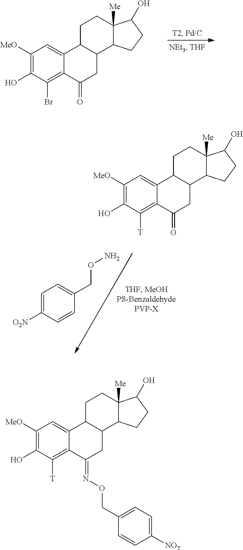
C1([MeO])=C(O)C(Br)=C2C(=C1)C1C(CC2=O)C2C([Me])(CC1)C(O)CC2.C1([MeO])=C(O)C([T])=C2C(=C1)C1C(CC2=O)C2C([Me])(CC1)C(O)CC2.C1=C([O2N])C=CC(CON)=C1.C1([MeO])=C(O)C([T])=C2C(=C1)C1C(CC2=NOCC2=CC=C([NO2])C=C2)C2C([Me])(CC1)C(O)CC2
